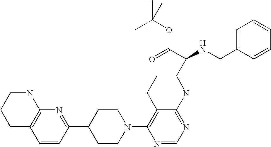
C1=CC(C2CCN(C3=C(CC)C(NCC(NCC4=CC=CC=C4)C(=O)OC(C)(C)C)=NC=N3)CC2)=NC2=C1CCCN2
